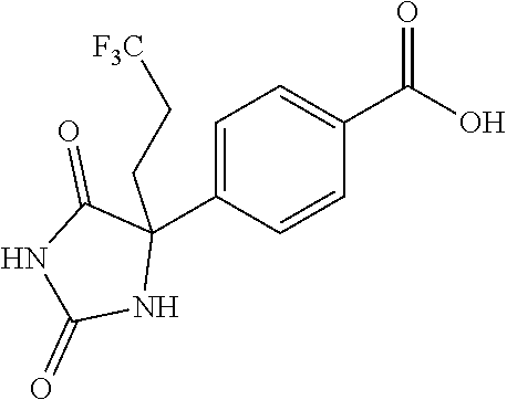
C1=CC(C2(CC[F3C])C(=O)NC(=O)N2)=CC=C1C(O)=O
